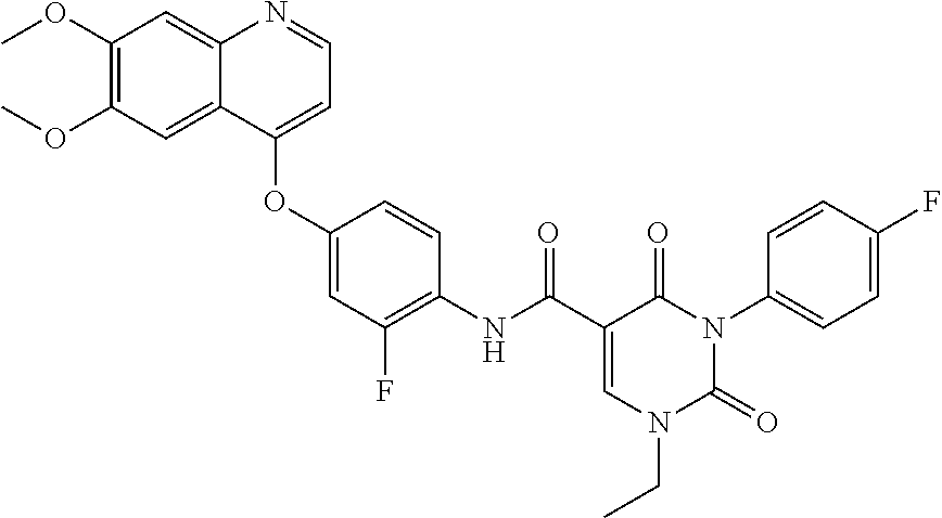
C1(OC)=C(OC)C=C2C(=C1)N=CC=C2OC1=CC(F)=C(NC(=O)C2=CN(CC)C(=O)N(C3=CC=C(F)C=C3)C2=O)C=C1
